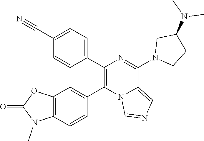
C1(C#N)=CC=C(C2=C(C3=CC4=C(C=C3)N(C)C(=O)O4)N3C(=CN=C3)C(N3CCC(N(C)C)C3)=N2)C=C1
